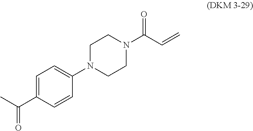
C1=C(C(C)=O)C=CC(N2CCN(C(C=C)=O)CC2)=C1
